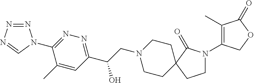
N1=NN=CN1C1=NN=C(C(CN2CCC3(CC2)C(=O)N(C2=C(C)C(=O)OC2)CC3)O)C=C1C
